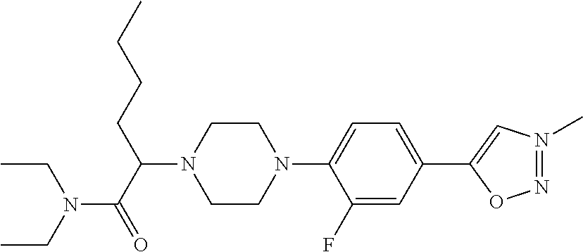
C1(C2=CC=C(N3CCN(C(C(=O)N(CC)CC)CCCC)CC3)C(F)=C2)=CN(C)=NO1
